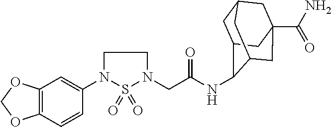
C1(N2CCN(CC(=O)NC3C4CC5CC(C(N)=O)(CC3C5)C4)S2(=O)=O)=CC2=C(C=C1)OCO2
